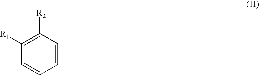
C1=CC([R2])=C([R1])C=C1
